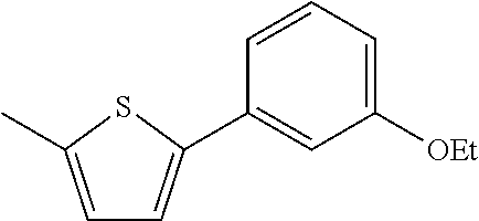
C1=CC=C([OEt])C=C1C1=CC=C(C)S1
